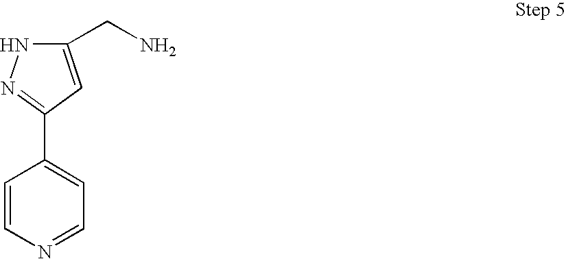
C1(CN)=CC(C2=CC=NC=C2)=NN1
